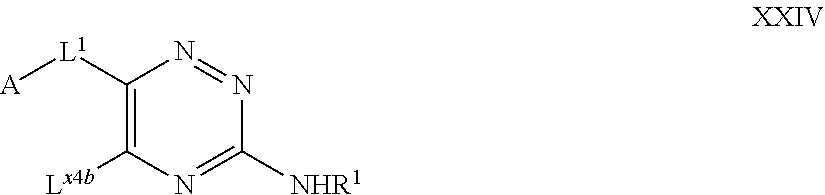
[A][L1]C1=C([Lx4b])N=C([NHR1])N=N1
